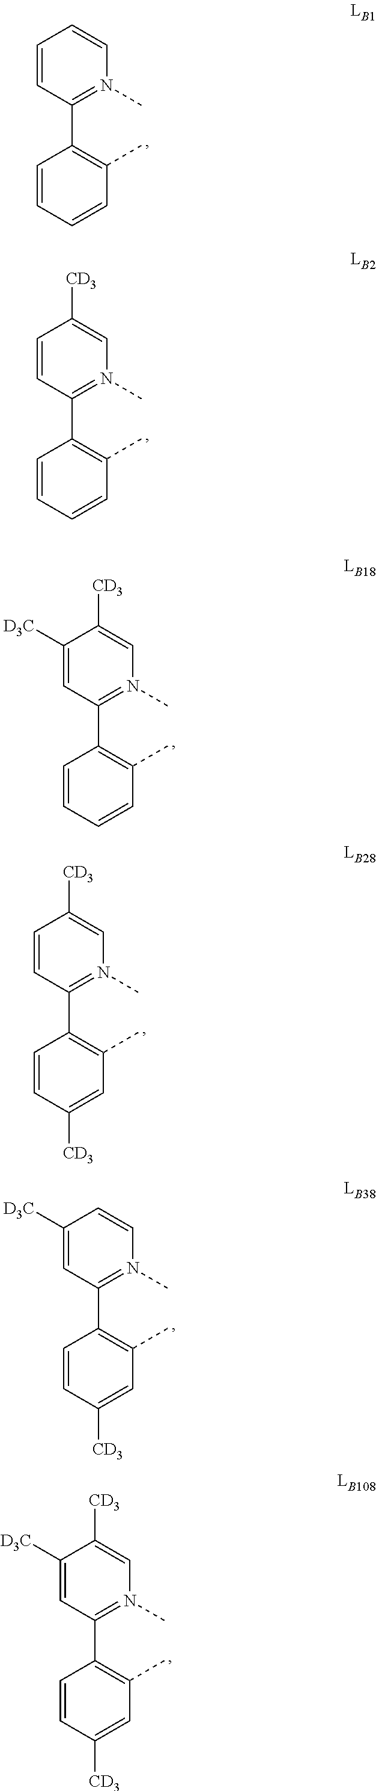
C1=CC=CC(C)=C1C1=N(C)C=CC=C1.C1=CC=CC(C)=C1C1=N(C)C=C([CD3])C=C1.C1=CC=CC(C)=C1C1=N(C)C=C([CD3])C([D3C])=C1.C1=CC([CD3])=CC(C)=C1C1=N(C)C=C([CD3])C=C1.C1=CC([CD3])=CC(C)=C1C1=N(C)C=CC([D3C])=C1.C1=CC([CD3])=CC(C)=C1C1=N(C)C=C([CD3])C([D3C])=C1
